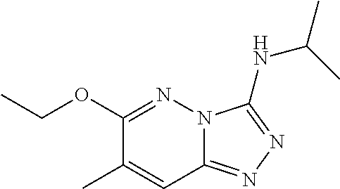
C12=NN=C(NC(C)C)N1N=C(OCC)C(C)=C2
